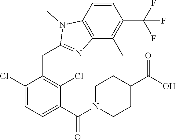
C1(Cl)=CC=C(C(N2CCC(C(O)=O)CC2)=O)C(Cl)=C1CC1=NC2=C(N1C)C=CC(C(F)(F)F)=C2C
